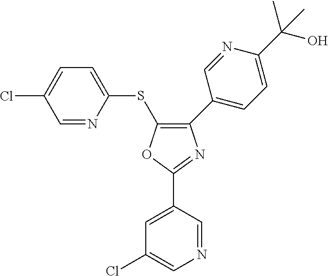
C1=NC(SC2=C(C3=CC=C(C(C)(O)C)N=C3)N=C(C3=CC(Cl)=CN=C3)O2)=CC=C1Cl
